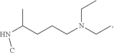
N(C(CCCN(CC)CC)C)C
